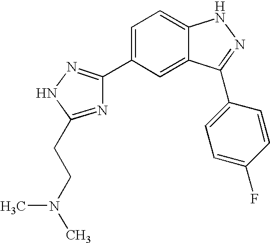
C1=C(C2=NNC(CCN(C)C)=N2)C=C2C(=C1)NN=C2C1=CC=C(F)C=C1
